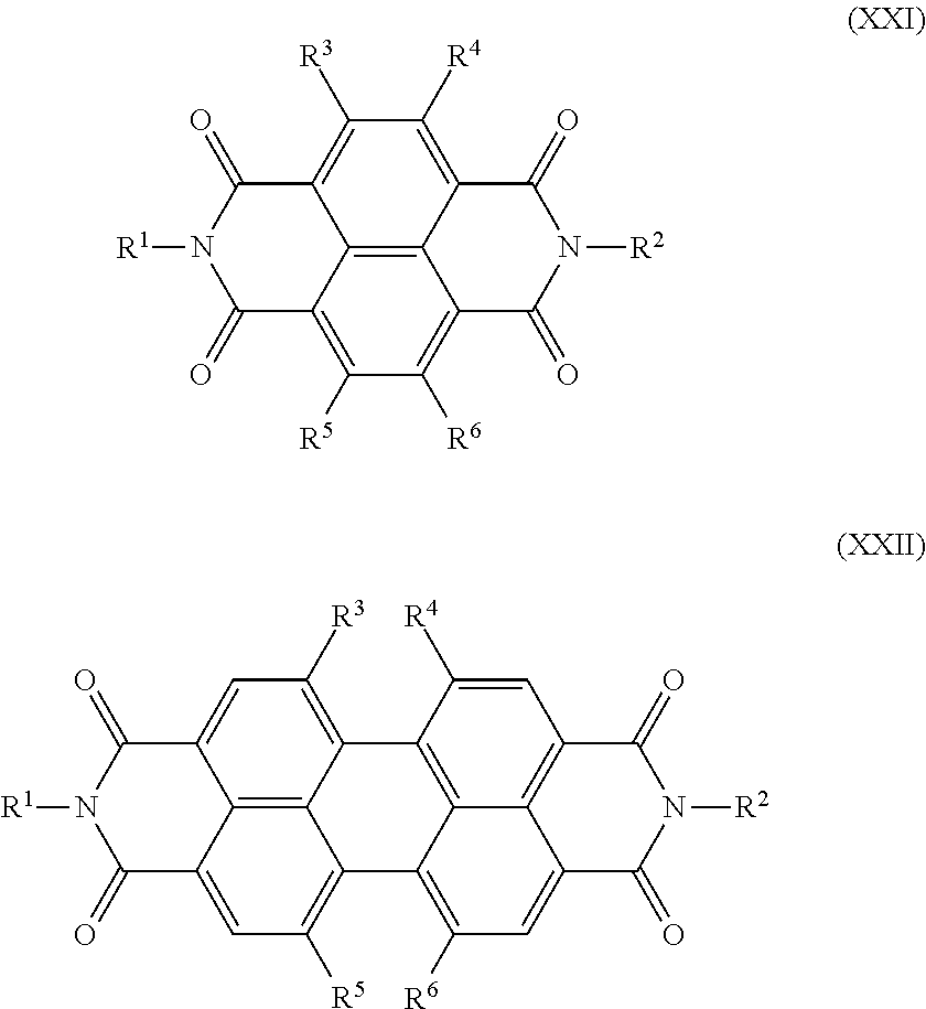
C12=C3C4=C([R4])C([R3])=C1C(=O)N([R1])C(=O)C2=C([R5])C([R6])=C3C(=O)N([R2])C4=O.C12=CC([R3])=C3C4=C5C6=C(C=C4[R4])C(=O)N([R2])C(=O)C6=CC([R6])=C5C4=C([R5])C=C(C1=C34)C(=O)N([R1])C2=O
